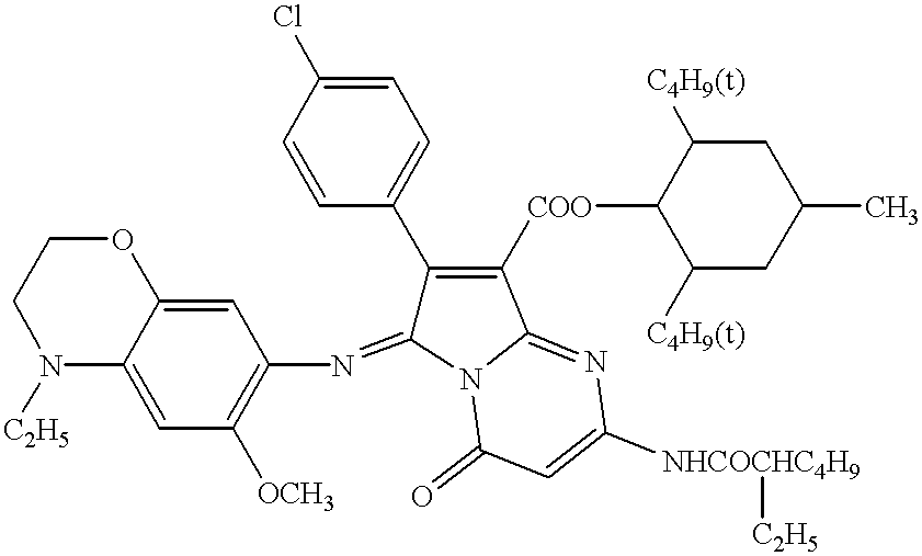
C1=C2C(=CC([OCH3])=C1N=C1C(C3=CC=C(Cl)C=C3)=C([COO]C3C([C4H9(t)])CC(C)CC3[C4H9(t)])C3=NC([NHCOCHC4H9][C2H5])=CC(=O)N13)N([C2H5])CCO2
